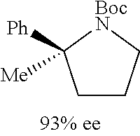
C1CC([Ph])([Me])[BocN]C1
